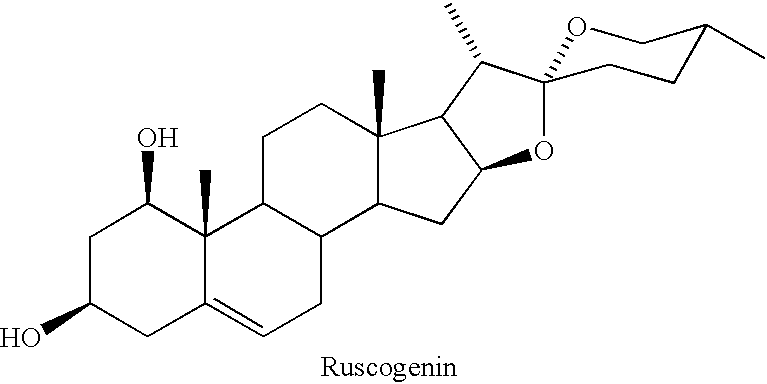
C1C(O)CC2=CCC3C(C2(C)C1O)CCC1(C)C3CC2C1C(C)C1(O2)OCC(C)CC1
